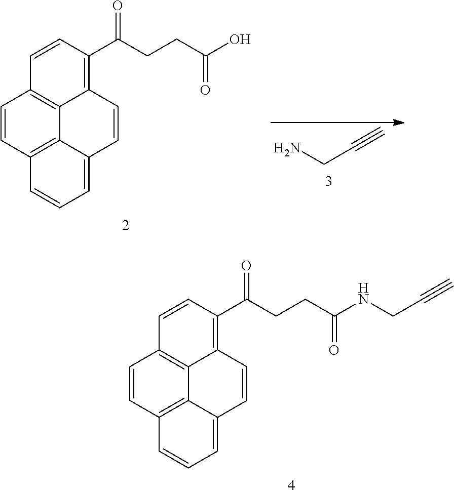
C1=CC2=C3C4=C1C=CC(C(CCC(O)=O)=O)=C4C=CC3=CC=C2.C(C#C)N.C1=CC2=C3C4=C1C=CC(C(CCC(NCC#C)=O)=O)=C4C=CC3=CC=C2
